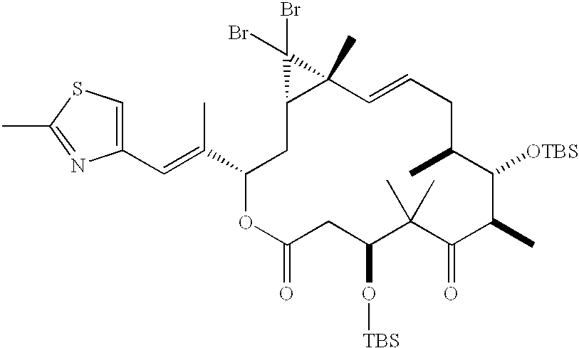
CC1=NC(C=C(C2CC3C(C)(C=CCC(C)C([OTBS])C(C)C(=O)C(C)(C)C(O[TBS])CC(=O)O2)C3(Br)Br)C)=CS1
